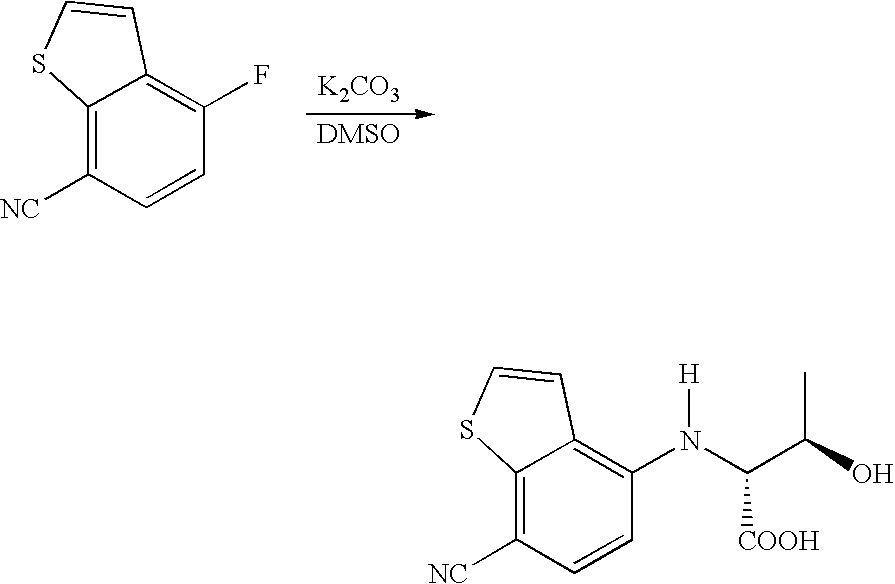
C12=C([NC])C=CC(F)=C1C=CS2.[K2CO3].C12=C([NC])C=CC(N(C(C(O)C)[COOH])[H])=C1C=CS2
